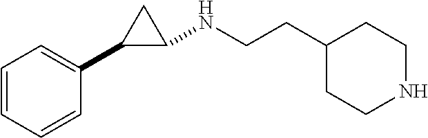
C1=CC=CC(C2C(NCCC3CCNCC3)C2)=C1
